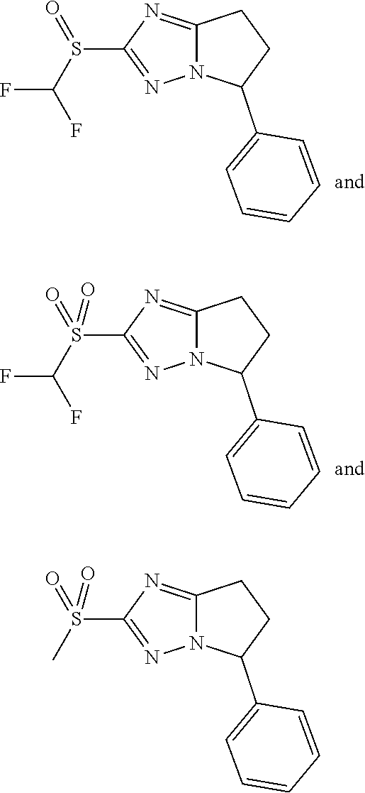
N12C(=NC(S(C(F)F)=O)=N1)CCC2C1=CC=CC=C1.N12C(=NC(S(C(F)F)(=O)=O)=N1)CCC2C1=CC=CC=C1.N12C(=NC(S(C)(=O)=O)=N1)CCC2C1=CC=CC=C1
